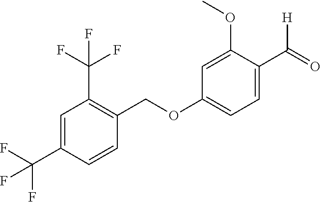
C1=C(C(F)(F)F)C=CC(COC2=CC=C(C(=O)[H])C(OC)=C2)=C1C(F)(F)F
